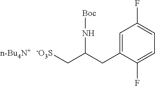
[-O3S]CC(CC1=CC(F)=CC=C1F)N[Boc].[n-Bu4N+]
